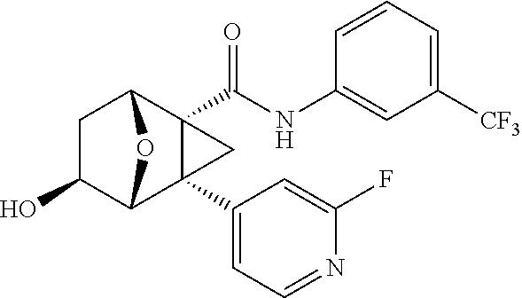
C1C(O)C2C3(C4=CC=NC(F)=C4)C(C(NC4=CC([CF3])=CC=C4)=O)(C1O2)C3
